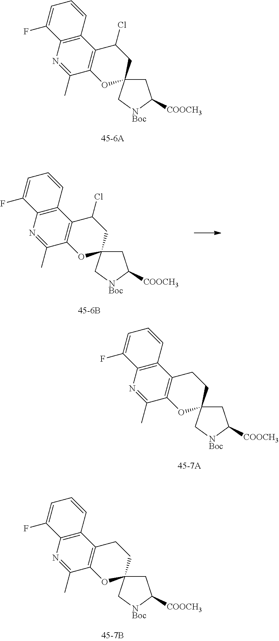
C1C2(C[NBoc]C1[COOCH3])CC(Cl)C1=C(O2)C(C)=NC2=C1C=CC=C2F.C1C2(C[NBoc]C1[COOCH3])CC(Cl)C1=C(O2)C(C)=NC2=C1C=CC=C2F.C1C2(C[NBoc]C1[COOCH3])CCC1=C(O2)C(C)=NC2=C1C=CC=C2F.C1C2(C[NBoc]C1[COOCH3])CCC1=C(O2)C(C)=NC2=C1C=CC=C2F
